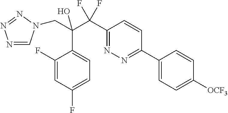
N1=CN(CC(C2=CC=C(F)C=C2F)(C(F)(F)C2=NN=C(C3=CC=C([OCF3])C=C3)C=C2)O)N=N1
